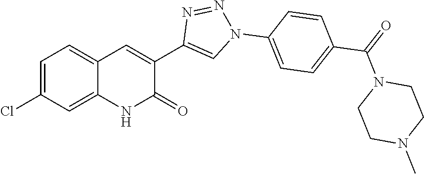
C12=CC(Cl)=CC=C1C=C(C1=CN(C3=CC=C(C(=O)N4CCN(C)CC4)C=C3)N=N1)C(=O)N2
